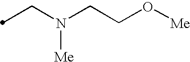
C(N(CCO[Me])[Me])C
